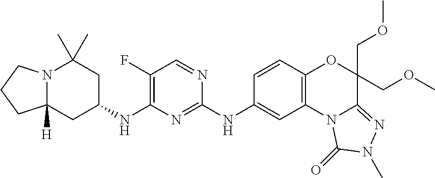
N12C([H])(CC(NC3=C(F)C=NC(NC4=CC5=C(C=C4)OC(COC)(COC)C4=NN(C)C(=O)N54)=N3)CC1(C)C)CCC2
